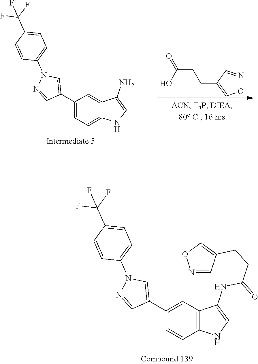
N1(C2=CC=C(C(F)(F)F)C=C2)N=CC(C2=CC=C3C(=C2)C(N)=CN3)=C1.N1=CC(CCC(O)=O)=CO1.N1(C2=CC=C(C(F)(F)F)C=C2)N=CC(C2=CC3=C(C=C2)NC=C3NC(=O)CCC2=CON=C2)=C1
